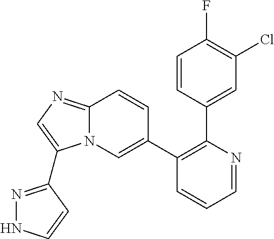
C1=CC(C2=C(C3=CN4C(=NC=C4C4=NNC=C4)C=C3)C=CC=N2)=CC(Cl)=C1F
